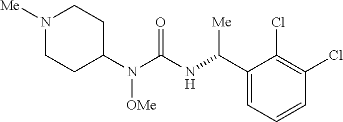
N1([Me])CCC(N(C(NC(C2=CC=CC(Cl)=C2Cl)[Me])=O)[OMe])CC1
